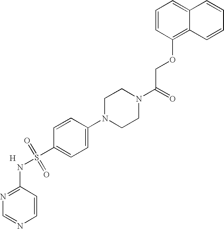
N1=C(NS(=O)(=O)C2=CC=C(N3CCN(C(=O)COC4=C5C(=CC=C4)C=CC=C5)CC3)C=C2)C=CN=C1.[H]
